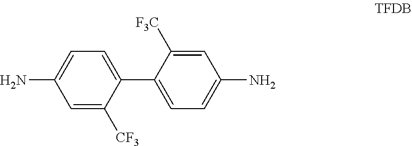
C1=C(N)C=C([CF3])C(C2=CC=C(N)C=C2[F3C])=C1
